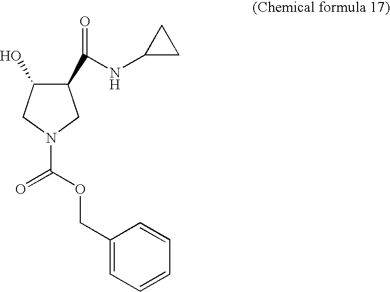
C1(COC(=O)N2CC(O)C(C(NC3CC3)=O)C2)=CC=CC=C1
